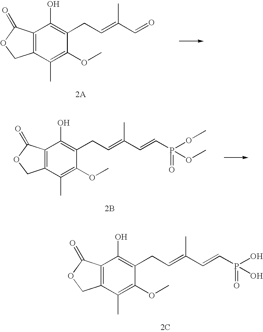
C12=C(C(C)=C(OC)C(CC=C(C=O)C)=C1O)COC2=O.C12=C(C(C)=C(OC)C(CC=C(C=CP(O)(=O)O)C)=C1O)COC2=O.[2C].C12=C(C(C)=C(OC)C(CC=C(C=CP(OC)(=O)OC)C)=C1O)COC2=O.[2B]
